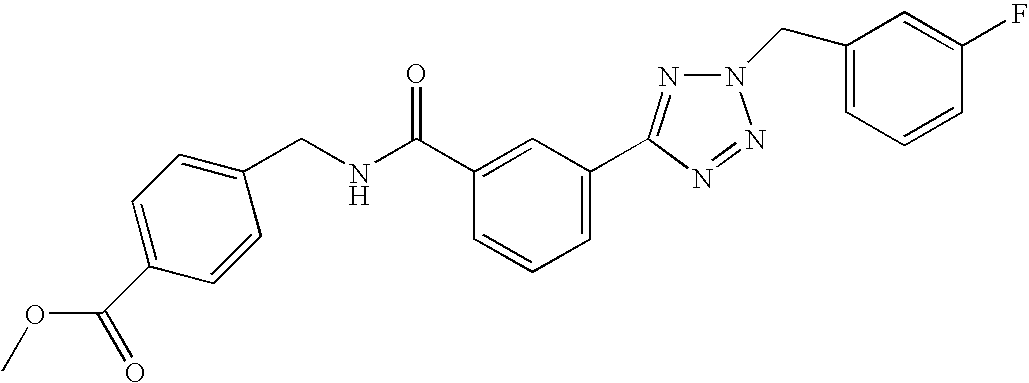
C1=CC(CNC(C2=CC(C3=NN(CC4=CC=CC(F)=C4)N=N3)=CC=C2)=O)=CC=C1C(OC)=O
